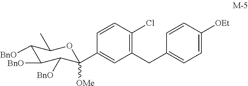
C1([BnO])C([BnO])C([BnO])C(C2=CC(CC3=CC=C([OEt])C=C3)=C(Cl)C=C2)([OMe])OC1C
